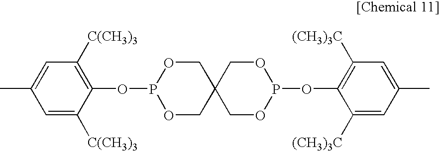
C1=C(C)C=C([C(CH3)3])C(OP2OCC3(CO2)COP(OC2=C([(CH3)3C])C=C(C)C=C2[(CH3)3C])OC3)=C1[C(CH3)3]
